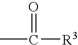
CC([R3])=O
